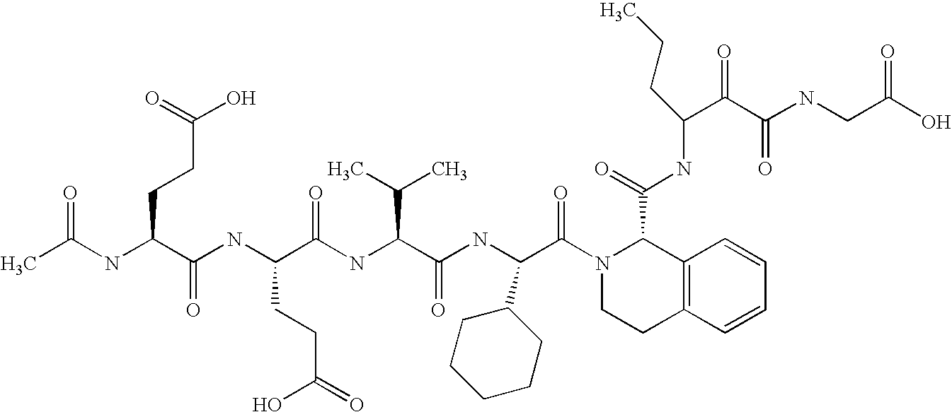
CC(NC(C(NC(C(NC(C(NC(C(N1C(C(NC(C(C(NCC(O)=O)=O)=O)CCC)=O)C2=C(CC1)C=CC=C2)=O)C1CCCCC1)=O)C(C)C)=O)CCC(=O)O)=O)CCC(O)=O)=O
